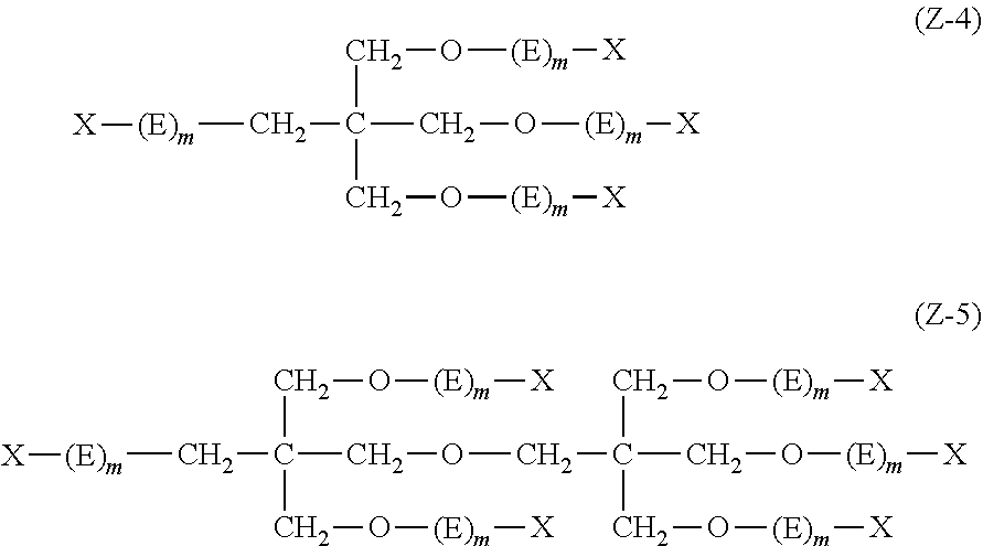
[(E)m](CC(CO[(E)m][X])(CO[(E)m][X])CO[(E)m][X])[X].C(C(CO[(E)m][X])(CO[(E)m][X])CO[(E)m][X])OCC(C[(E)m][X])(CO[(E)m][X])CO[(E)m][X]
